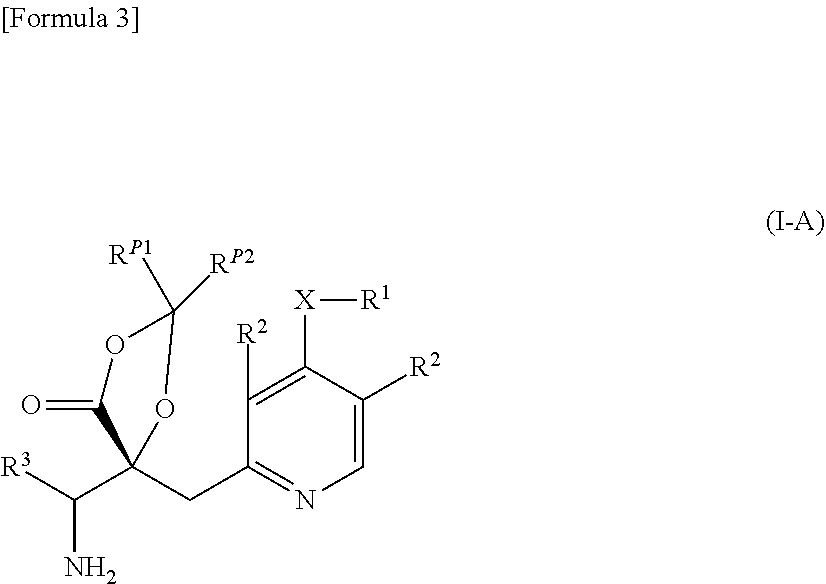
C1([R2])=C([X][R1])C([R2])=CN=C1CC1(C([R3])N)C(=O)OC([RP1])([RP2])O1
